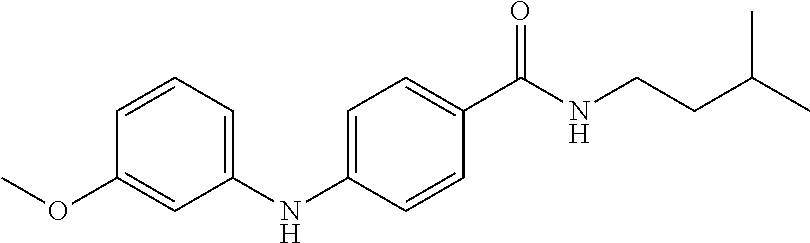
C1(NC2=CC=C(C(NCCC(C)C)=O)C=C2)=CC=CC(OC)=C1
